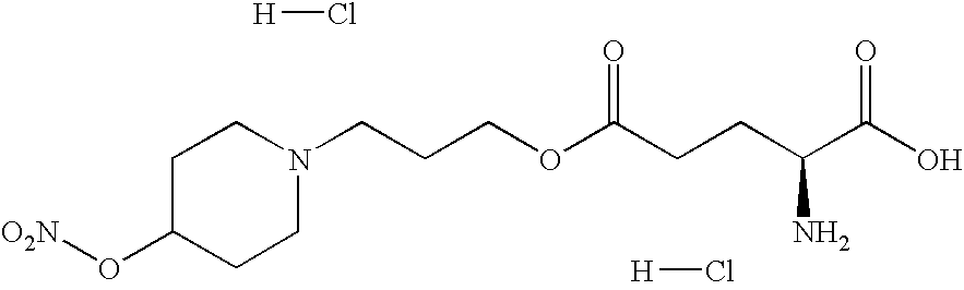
[O2N]OC1CCN(CCCOC(=O)CCC(C(O)=O)N)CC1.[H]Cl.[H]Cl
